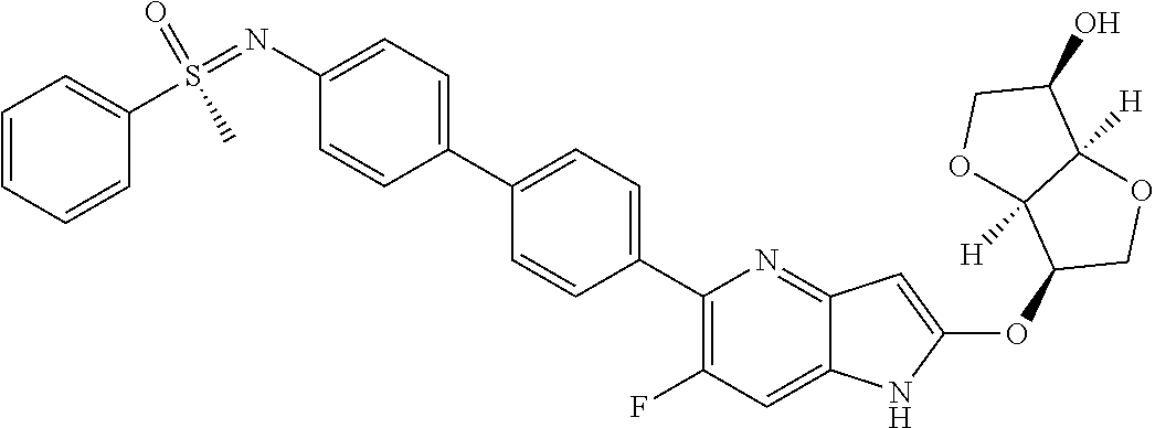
C1(C2=CC=C(C3=C(F)C=C4C(=N3)C=C(OC3COC5([H])C3([H])OCC5O)N4)C=C2)=CC=C(N=S(C2=CC=CC=C2)(=O)C)C=C1
